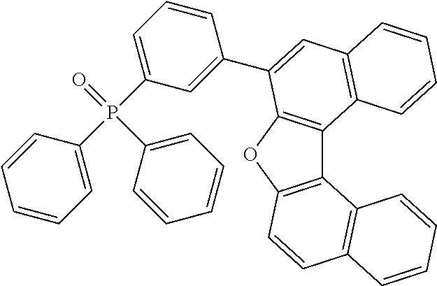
C12=C(OC3=C1C1=C(C=C3)C=CC=C1)C(C1=CC(P(C3=CC=CC=C3)(=O)C3=CC=CC=C3)=CC=C1)=CC1=C2C=CC=C1
